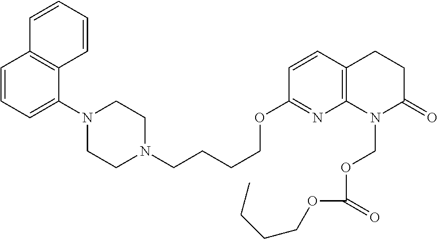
C1=CC=C(N2CCN(CCCCOC3=NC4=C(C=C3)CCC(=O)N4COC(=O)OCCCC)CC2)C2=C1C=CC=C2
